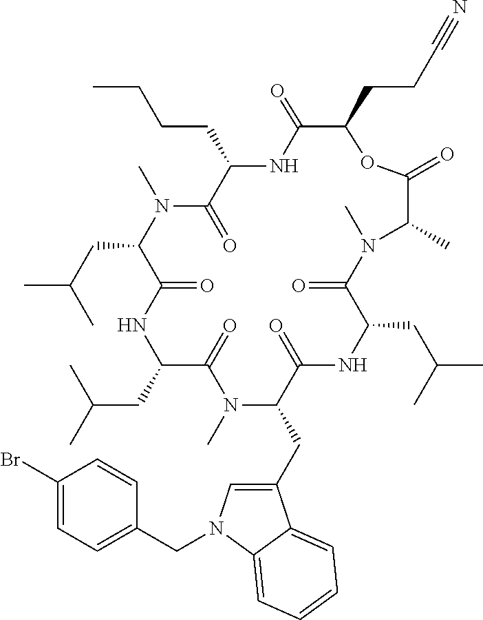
C(C1C(=O)NC(CCCC)C(=O)N(C)C(CC(C)C)C(=O)NC(CC(C)C)C(=O)N(C)C(CC2=CN(CC3=CC=C(Br)C=C3)C3=CC=CC=C23)C(=O)NC(CC(C)C)C(=O)N(C)C(C)C(=O)O1)CC#N
